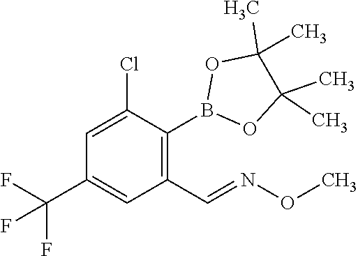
C1=C(Cl)C(B2OC(C)(C)C(C)(C)O2)=C(C=NOC)C=C1C(F)(F)F
